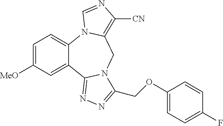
C1=C([MeO])C=C2C(=C1)N1C(=C([CN])N=C1)CN1C2=NN=C1COC1=CC=C(F)C=C1
